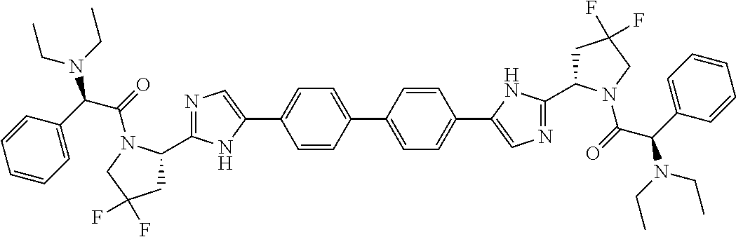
C1=CC(C2=CC=C(C3=CN=C(C4CC(F)(F)CN4C(=O)C(C4=CC=CC=C4)N(CC)CC)N3)C=C2)=CC=C1C1=CN=C(C2CC(F)(F)CN2C(=O)C(C2=CC=CC=C2)N(CC)CC)N1
